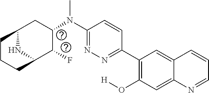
C1(C2=C(O[H])C=C3C(=C2)C=CC=N3)=NN=C(N(C2CC3NC(C2F)CCC3)C)C=C1
